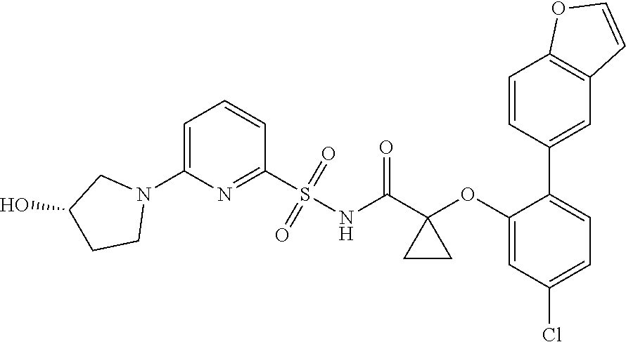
C1=C(N2CC(O)CC2)N=C(S(NC(C2(OC3=CC(Cl)=CC=C3C3=CC4=C(C=C3)OC=C4)CC2)=O)(=O)=O)C=C1
